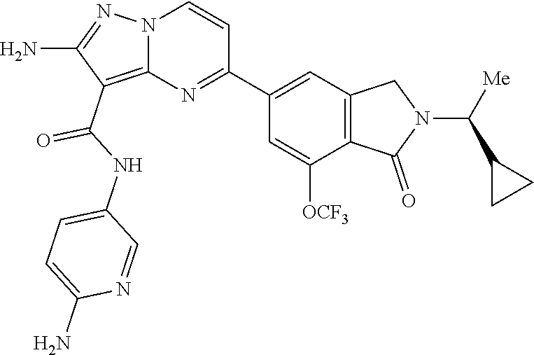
C1(N)=NN2C(=C1C(NC1=CC=C(N)N=C1)=O)N=C(C1=CC3=C(C([OCF3])=C1)C(=O)N(C(C1CC1)[Me])C3)C=C2
